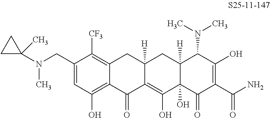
C1(CN(C2(C)CC2)C)=CC(O)=C2C(=C1[CF3])CC1([H])C(=C(O)C3(O)C([H])(C1)C(N(C)C)C(O)=C(C(N)=O)C3=O)C2=O
